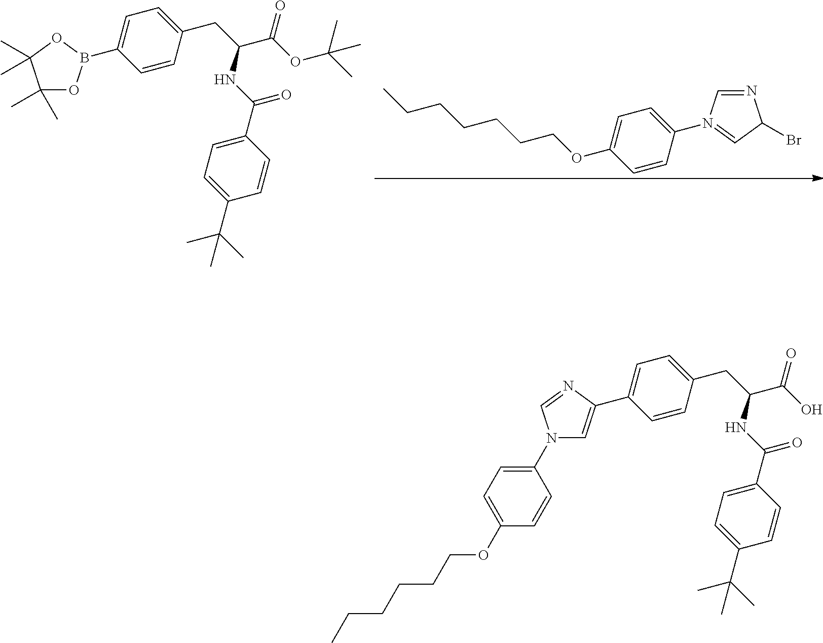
C1=CC(N2=CC(Br)N=C2)=CC=C1OCCCCCCC.C1=CC(C(NC(CC2=CC=C(B3OC(C)(C)C(C)(C)O3)C=C2)C(OC(C)(C)C)=O)=O)=CC=C1C(C)(C)C.C1=CC(C(NC(CC2=CC=C(C3=CN(C4=CC=C(OCCCCCC)C=C4)C=N3)C=C2)C(O)=O)=O)=CC=C1C(C)(C)C
